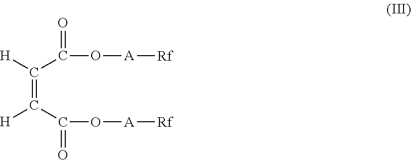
C(=C(C(O[A][Rf])=O)[H])([H])C(O[A][Rf])=O
